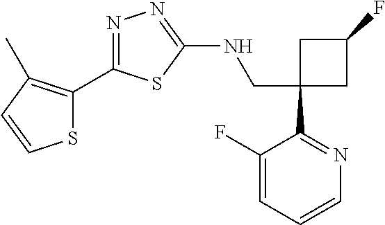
C1(CNC2=NN=C(C3=C(C)C=CS3)S2)(C2=NC=CC=C2F)CC(F)C1
